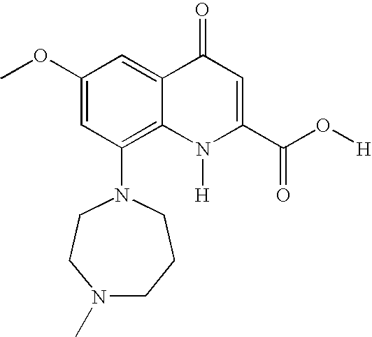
C1(OC)=CC(N2CCCN(C)CC2)=C2C(=C1)C(=O)C=C(C(O[H])=O)N2[H]
